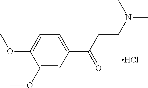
C1=C(C(=O)CCN(C)C)C=C(OC)C(OC)=C1.Cl
